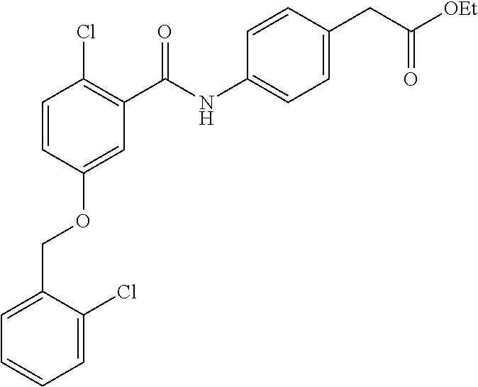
C1=C(COC2=CC(C(NC3=CC=C(CC([OEt])=O)C=C3)=O)=C(Cl)C=C2)C(Cl)=CC=C1
